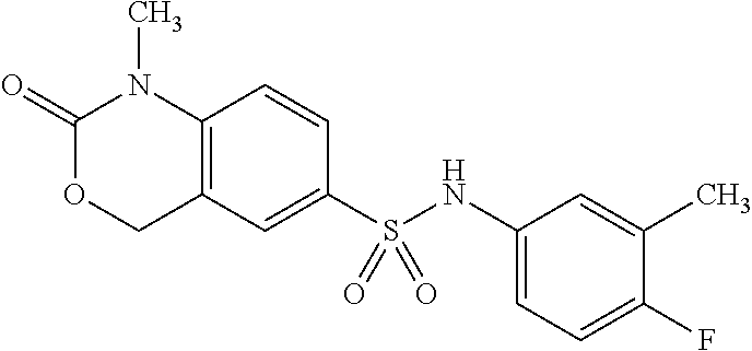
C1(=O)OCC2=C(N1C)C=CC(S(NC1=CC=C(F)C(C)=C1)(=O)=O)=C2
